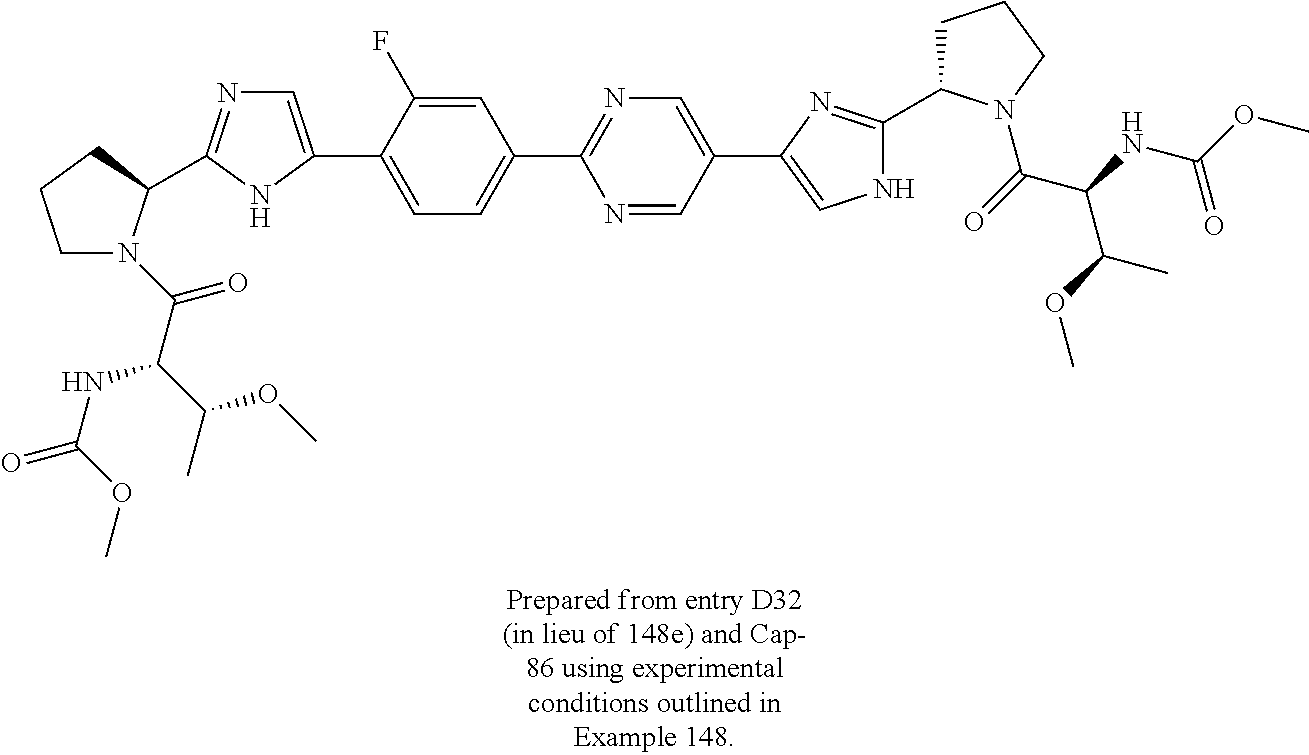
C1N(C(=O)C(C(OC)C)NC(=O)OC)C(C2=NC=C(C3=CC=C(C4=NC=C(C5=CNC(C6CCCN6C(=O)C(NC(OC)=O)C(OC)C)=N5)C=N4)C=C3F)N2)CC1
